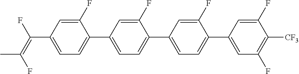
C(C1=CC=C(C2=CC=C(C3=CC=C(C4=CC(F)=C([CF3])C(F)=C4)C(F)=C3)C(F)=C2)C(F)=C1)(=C(F)C)F
